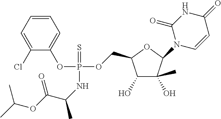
C1(O)C(O)(C)C(N2C=CC(=O)NC2=O)OC1COP(OC1=CC=CC=C1Cl)(=S)NC(C)C(OC(C)C)=O
